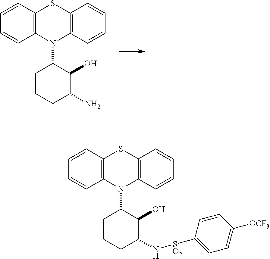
C12=C(C=CC=C1)SC1=C(N2C2CCCC(N)C2O)C=CC=C1.C12=C(C=CC=C1)SC1=C(N2C2CCCC(N[SO2]C3=CC=C([OCF3])C=C3)C2O)C=CC=C1
